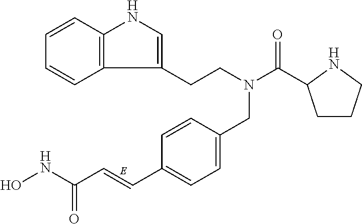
C12=C(C=CC=C1)NC=C2CCN(CC1=CC=C(C=CC(=O)NO)C=C1)C(C1CCCN1)=O
